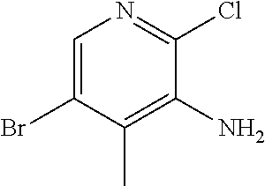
C1=C(Br)C(C)=C(N)C(Cl)=N1
